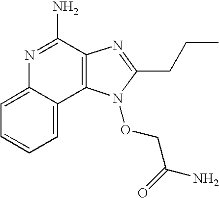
C12=C(C(N)=NC3=CC=CC=C13)N=C(CCC)N2OCC(N)=O
